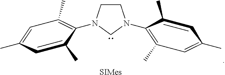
C1CN(C2=C(C)C=C(C)C=C2C)CN1C1=C(C)C=C(C)C=C1C.[SIMes]
